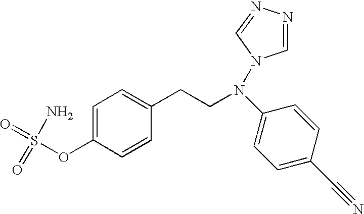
C1=C(OS(=O)(N)=O)C=CC(CCN(C2=CC=C(C#N)C=C2)N2C=NN=C2)=C1
